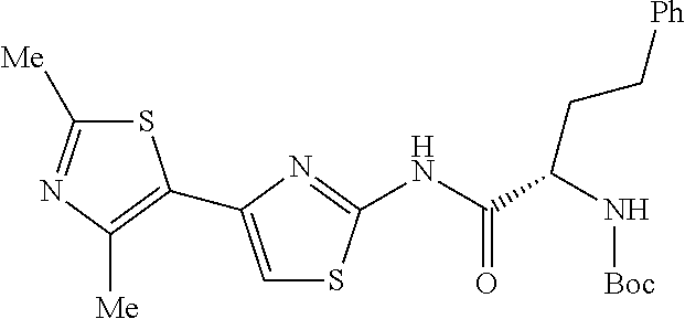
S1C([Me])=NC([Me])=C1C1=CSC(NC(C(CC[Ph])N[Boc])=O)=N1
